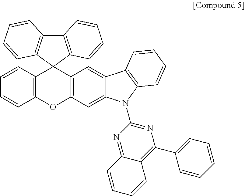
C12=C(C3(C4=C1C=CC=C4)C1=C(OC4=C3C=C3C(=C4)N(C4=NC(C5=CC=CC=C5)=C5C(=N4)C=CC=C5)C4=C3C=CC=C4)C=CC=C1)C=CC=C2
